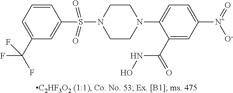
N1(C2=CC=C([N+](=O)[O-])C=C2C(=O)NO)CCN(S(=O)(=O)C2=CC(C(F)(F)F)=CC=C2)CC1
